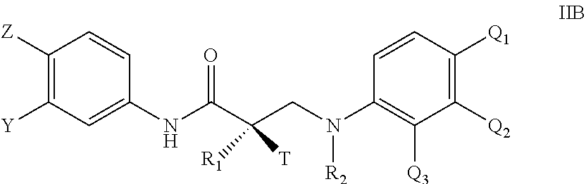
C1(NC(C(CN(C2=C([Q3])C([Q2])=C([Q1])C=C2)[R2])([T])[R1])=O)=CC([Y])=C([Z])C=C1
